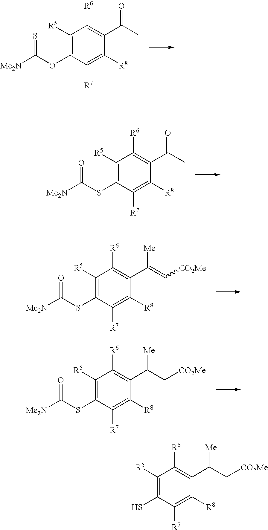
O=C(SC1=C([R5])C([R6])=C(C(C)=O)C([R8])=C1[R7])[Me2N].O=C(SC1=C([R5])C([R6])=C(C(C[CO2Me])[Me])C([R8])=C1[R7])[Me2N].O=C(SC1=C([R5])C([R6])=C(C(=C[CO2Me])[Me])C([R8])=C1[R7])[Me2N].S=C(OC1=C([R5])C([R6])=C(C(C)=O)C([R8])=C1[R7])[Me2N].C1([R5])=C(S)C([R7])=C([R8])C(C(C[CO2Me])[Me])=C1[R6]
